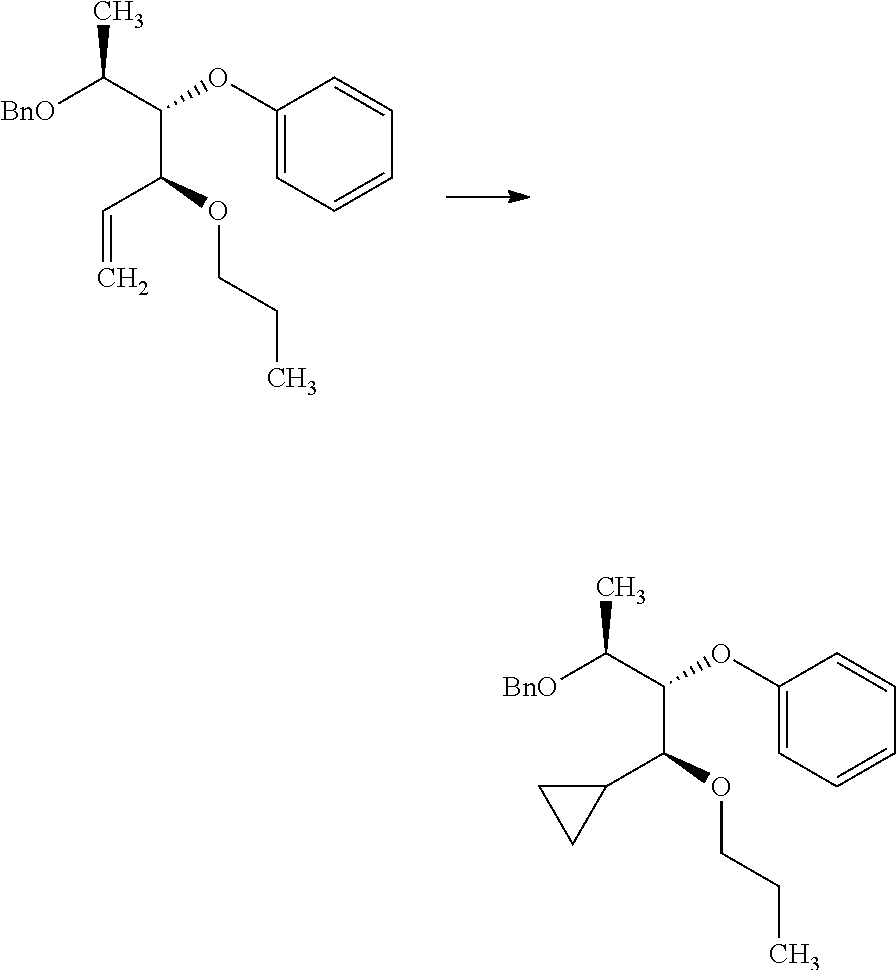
C(COC(C(C([BnO])C)OC1=CC=CC=C1)C=C)C.C(COC(C(C([BnO])C)OC1=CC=CC=C1)C1CC1)C
